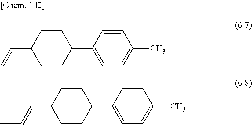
C1CC(C=C)CCC1C1=CC=C(C)C=C1.C1CC(C=CC)CCC1C1=CC=C(C)C=C1
